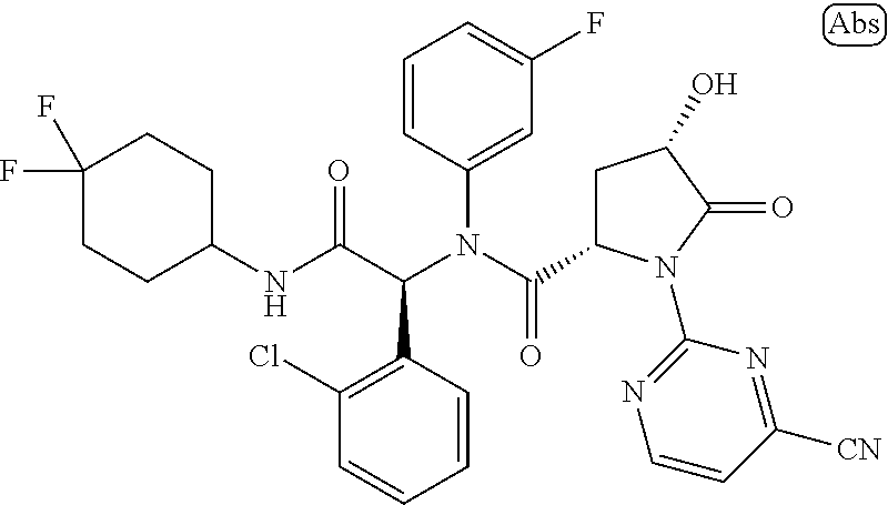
C1=CC(C(C(NC2CCC(F)(F)CC2)=O)N(C(=O)C2CC(O)C(=O)N2C2=NC=CC([CN])=N2)C2=CC(F)=CC=C2)=C(Cl)C=C1
